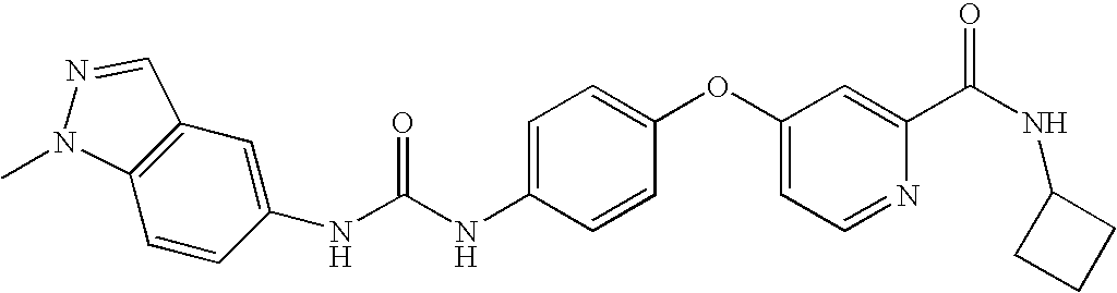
C1=CC(NC(NC2=CC=C(OC3=CC=NC(C(NC4CCC4)=O)=C3)C=C2)=O)=CC2=C1N(C)N=C2
